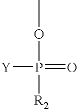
[Y]P(=O)(OC)[R2]
